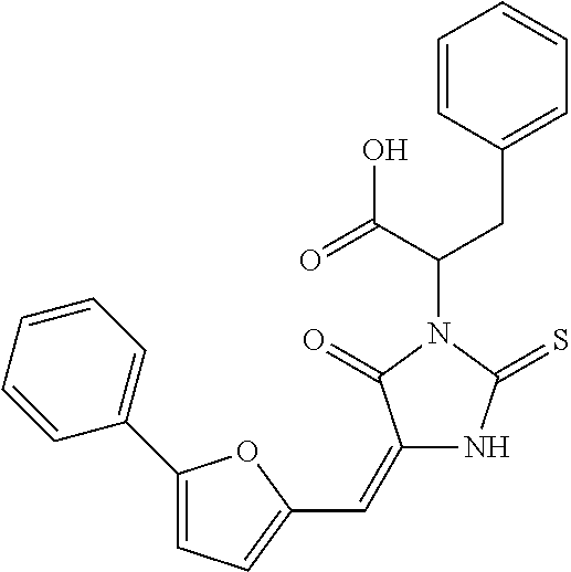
C1=CC(CC(C(=O)O)N2C(=O)C(=CC3=CC=C(C4=CC=CC=C4)O3)NC2=S)=CC=C1
